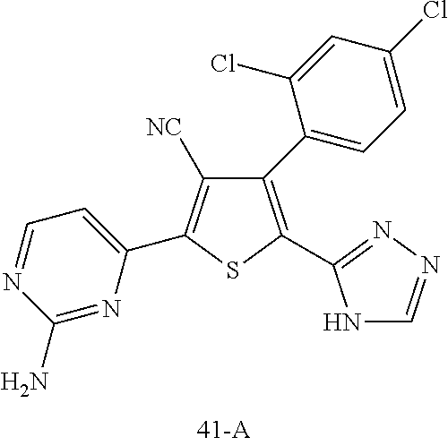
C1(N)=NC(C2=C([NC])C(C3=CC=C(Cl)C=C3Cl)=C(C3=NN=CN3)S2)=CC=N1
